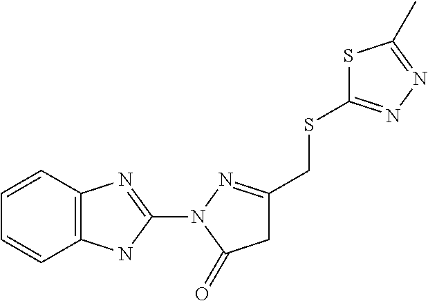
C1C(CSC2=NN=C(C)S2)=NN(C2=NC3=C(N2)C=CC=C3)C1=O
